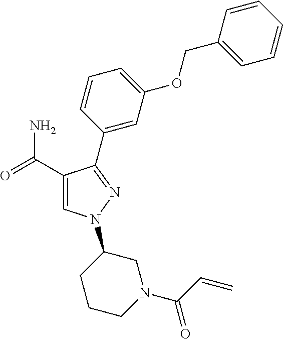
C1(C(=O)N)=CN(C2CCCN(C(C=C)=O)C2)N=C1C1=CC(OCC2=CC=CC=C2)=CC=C1
